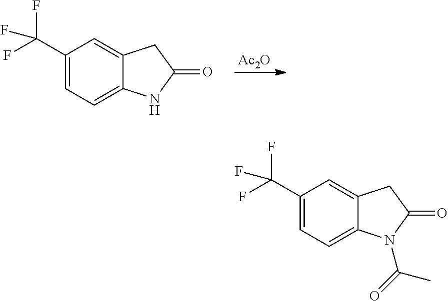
C1(C(F)(F)F)=CC=C2C(=C1)CC(=O)N2.[Ac2O].C1(C(F)(F)F)=CC=C2C(=C1)CC(=O)N2C(=O)C
